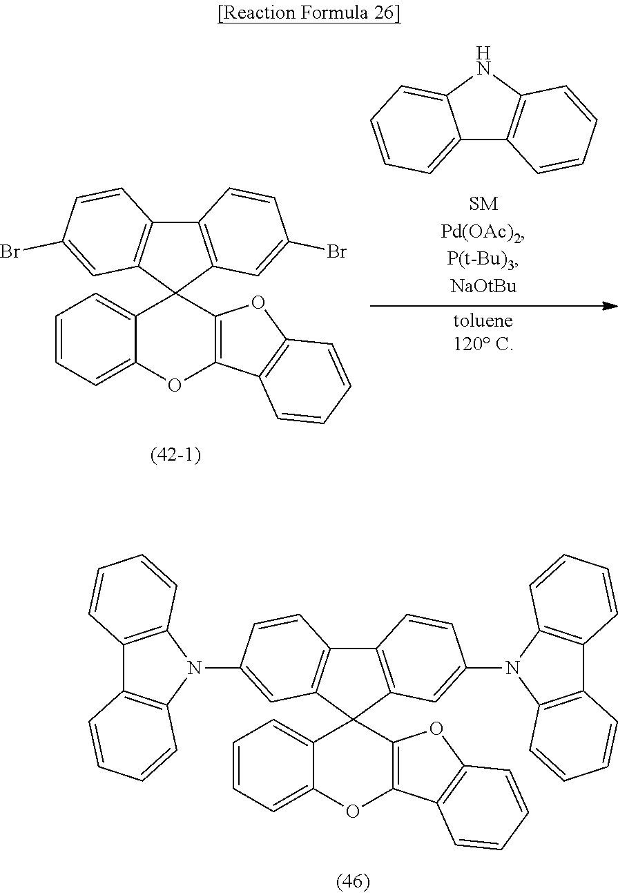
C12=C(C3(C4=C1C=CC(Br)=C4)C1=CC=CC=C1OC1=C3OC3=C1C=CC=C3)C=C(Br)C=C2.C12=CC=CC=C1NC1=C2C=CC=C1.C12=C(C3(C4=C1C=CC(N1C5=C(C6=C1C=CC=C6)C=CC=C5)=C4)C1=CC=CC=C1OC1=C3OC3=C1C=CC=C3)C=C(N1C3=C(C4=C1C=CC=C4)C=CC=C3)C=C2
